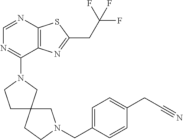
C1=NC2=C(C(N3CCC4(C3)CCN(CC3=CC=C(CC#N)C=C3)C4)=N1)N=C(CC(F)(F)F)S2
